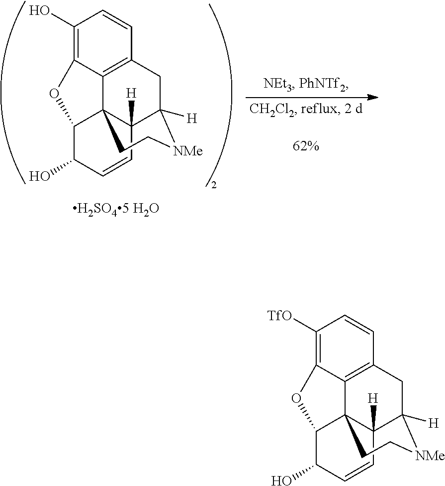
C1([TfO])=C2C3=C(C=C1)CC1([H])[NMe]CCC34C1([H])C=CC(O)C4O2.C1(O)=C2C3=C(C=C1)CC1([H])[NMe]CCC34C1([H])C=CC(O)C4O2.[H2SO45 H2O]
